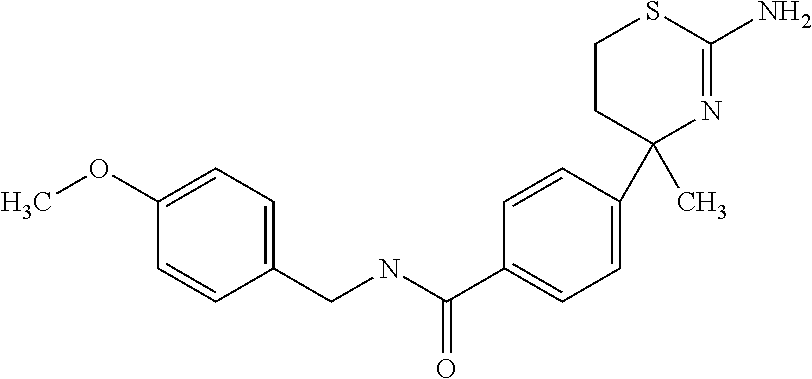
C1=CC(C2(C)N=C(N)SCC2)=CC=C1C(NCC1=CC=C(OC)C=C1)=O
